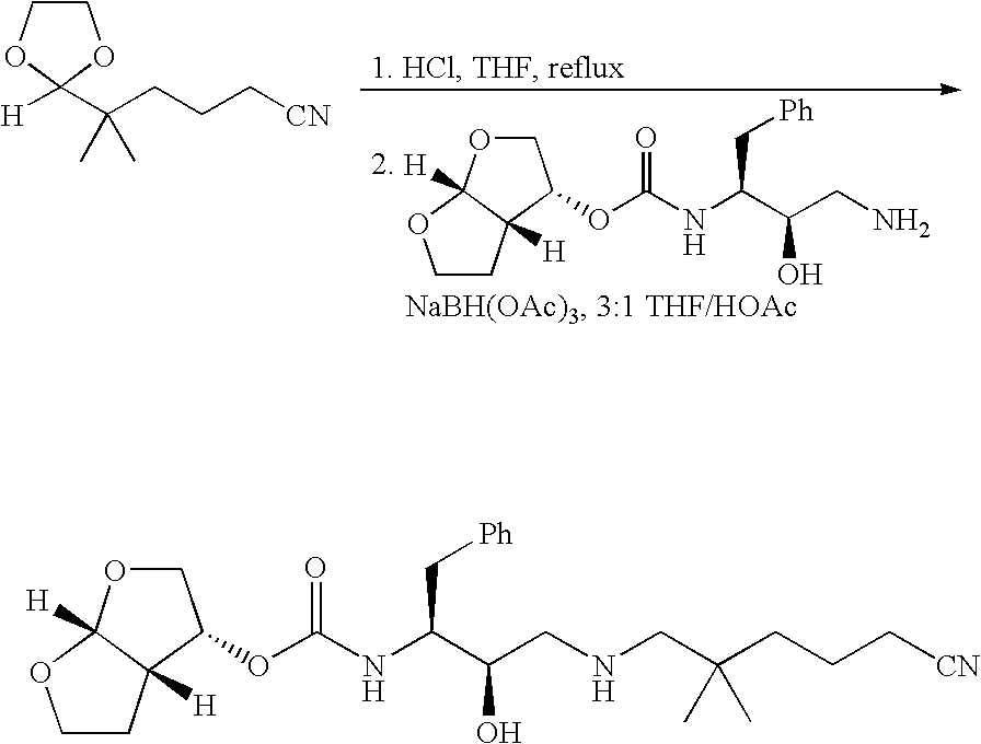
C1CC2([H])C([H])(O1)OCC2OC(NC(C(CN)O)C[Ph])=O.C1COC([H])(C(CCC[CN])(C)C)O1.C1CC2([H])C([H])(O1)OCC2OC(NC(C(CNCC(CCC[CN])(C)C)O)C[Ph])=O
